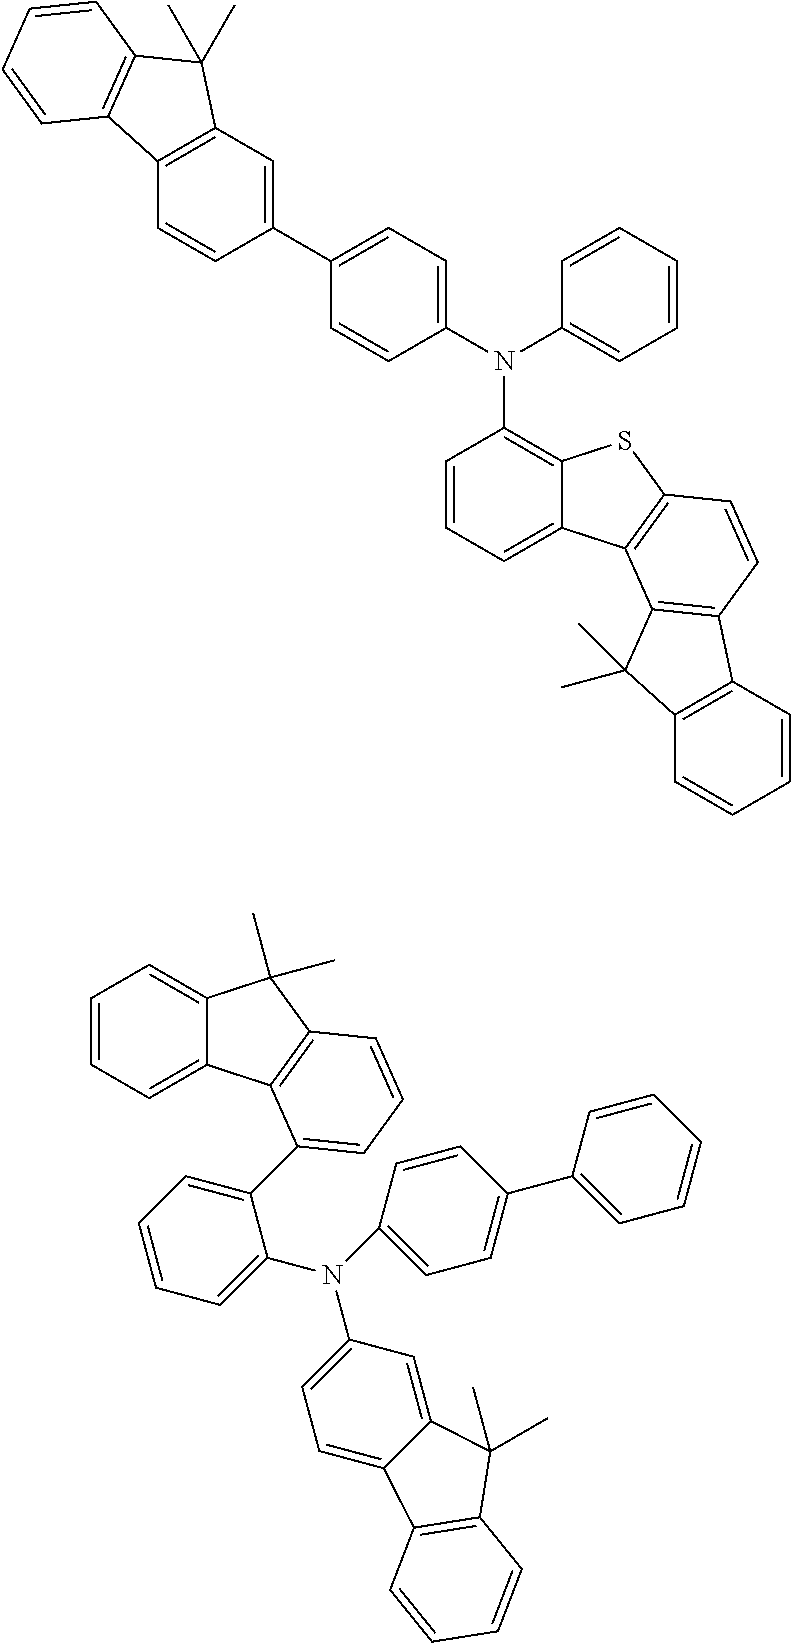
C1=CC(N(C2=C3C(=CC=C2)C2=C(S3)C=CC3=C2C(C)(C)C2=C3C=CC=C2)C2=CC=CC=C2)=CC=C1C1=CC2=C(C=C1)C1=C(C2(C)C)C=CC=C1.C1=CC=C2C(=C1)C(C)(C)C1=C2C(C2=CC=CC=C2N(C2=CC=C3C(=C2)C(C)(C)C2=C3C=CC=C2)C2=CC=C(C3=CC=CC=C3)C=C2)=CC=C1
